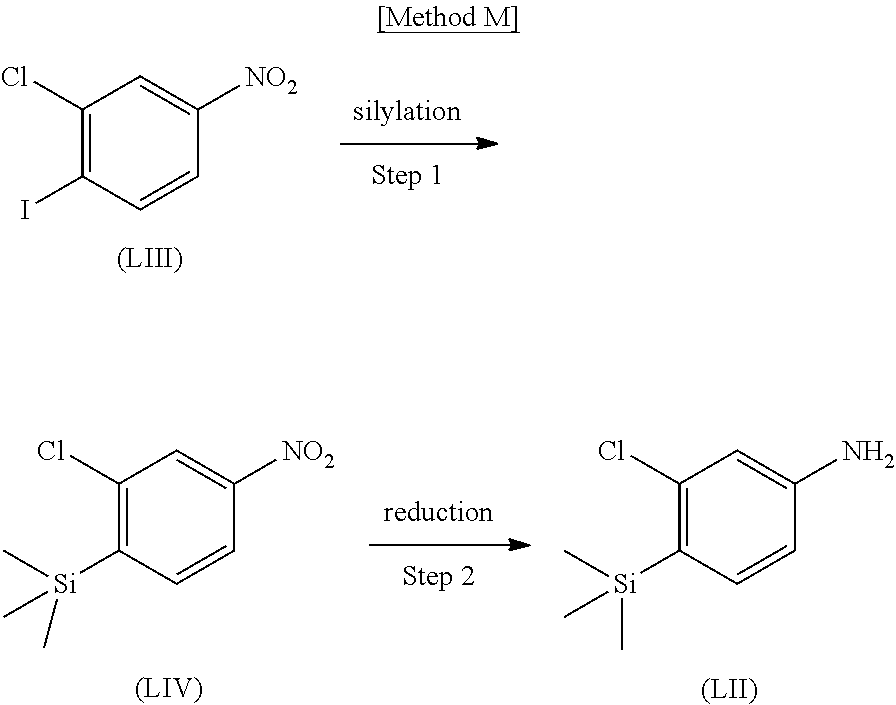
[(LIV)].C1(Cl)=C([Si](C)(C)C)C=CC([NO2])=C1.[(LII)].C1(Cl)=C([Si](C)(C)C)C=CC(N)=C1.[(LIII)].C1(Cl)=C(I)C=CC([NO2])=C1
